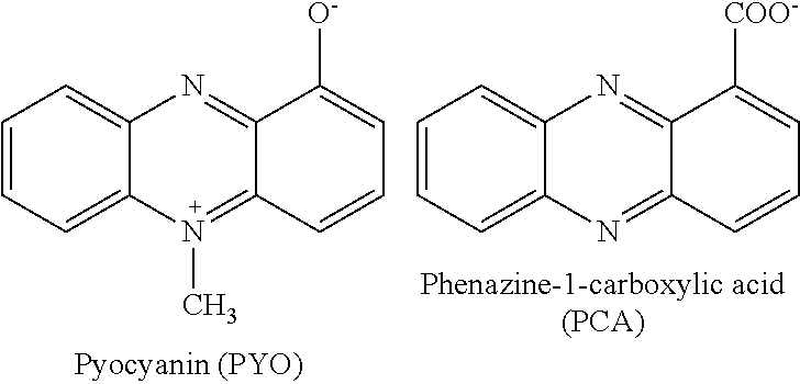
C1=CC=C2C(=C1)N=C1C(=N2)C=CC=C1[COO-].C1=CC=C2C(=C1)N=C1C(=N2C)C=CC=C1[O-]
